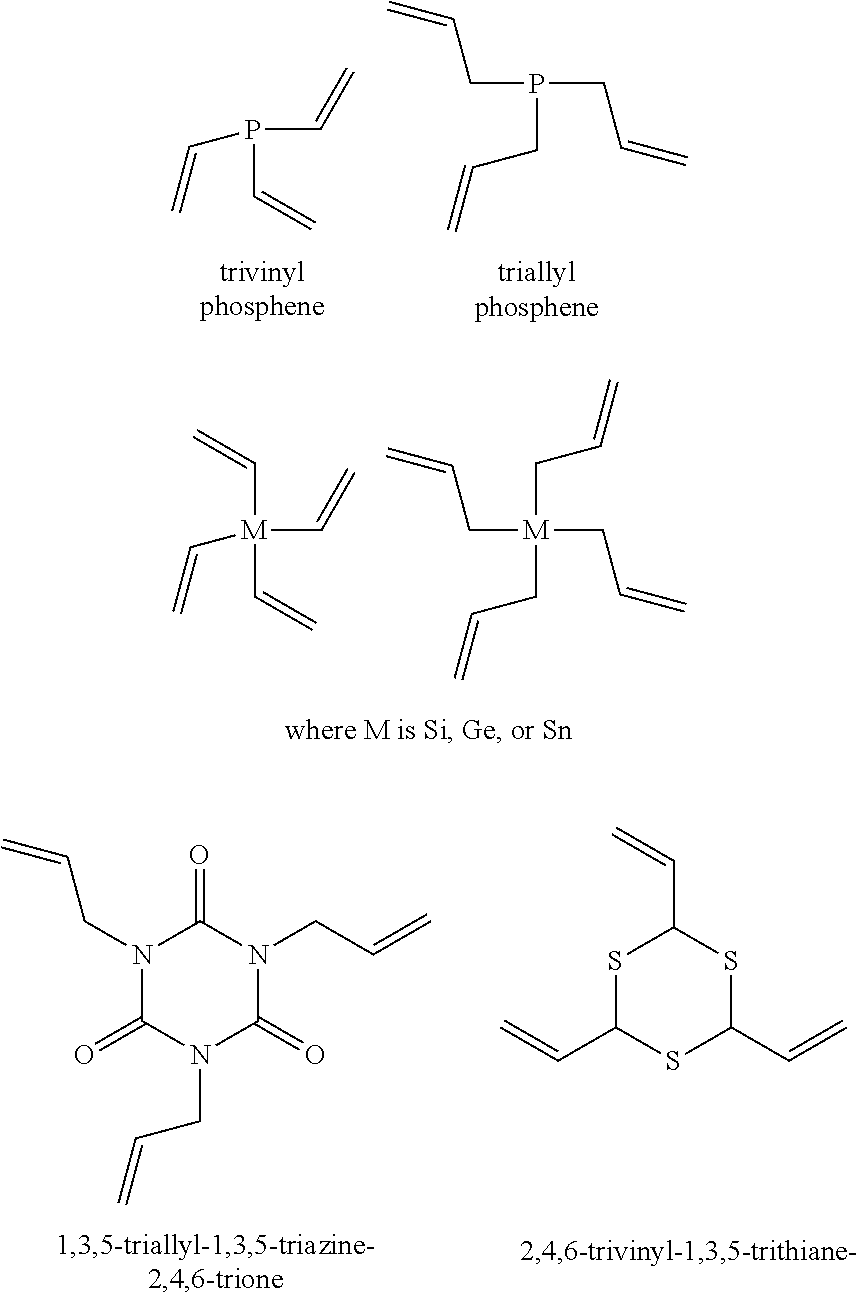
C(P(CC=C)CC=C)C=C.C(P(C=C)C=C)=C.C([M](C=C)(C=C)C=C)=C.C([M](CC=C)(CC=C)CC=C)C=C.O=C1N(CC=C)C(=O)N(CC=C)C(=O)N1CC=C.C(C1SC(C=C)SC(C=C)S1)=C
